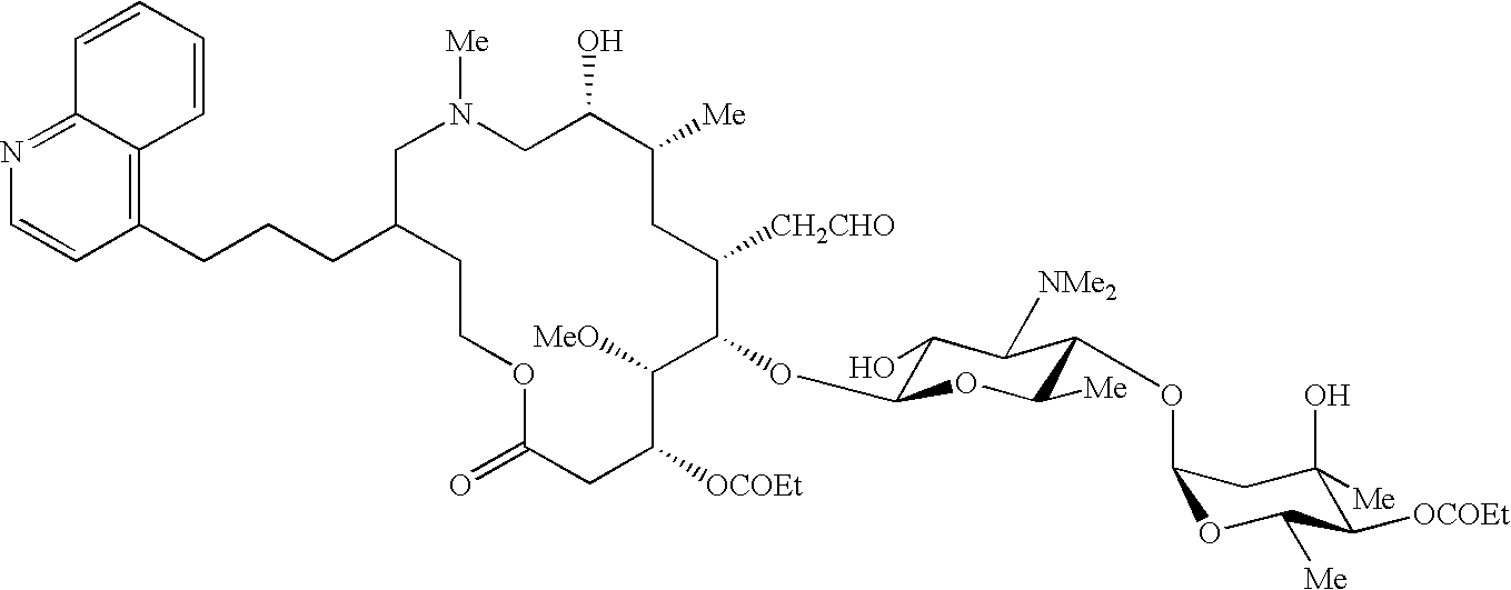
C1C(O)C([Me])CC([CH2CHO])C(OC2C(O)C([NMe2])C(OC3OC([Me])C([OCOEt])C(O)([Me])C3)C([Me])O2)C([MeO])C([OCOEt])CC(=O)OCCC(CCCC2=C3C(=NC=C2)C=CC=C3)CN1[Me]
